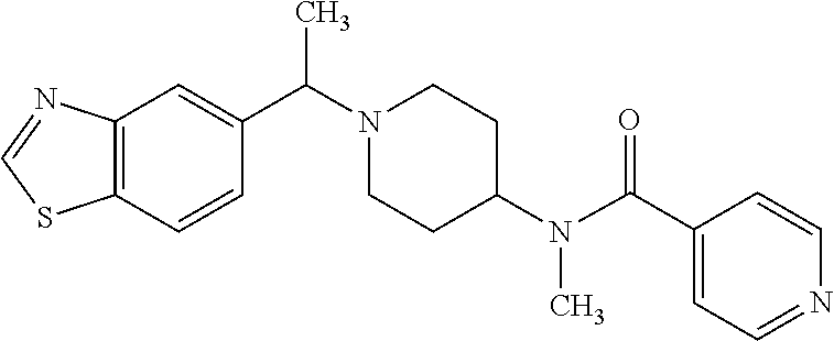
N1(C(C2=CC3=C(C=C2)SC=N3)C)CCC(N(C(C2=CC=NC=C2)=O)C)CC1
